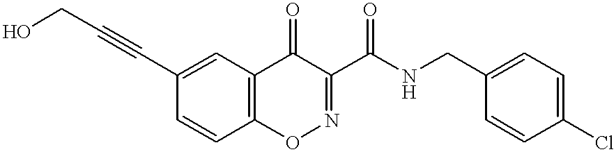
OCC#CC1=CC2=C(C=C1)ON=C(C(NCC1=CC=C(Cl)C=C1)=O)C2=O
